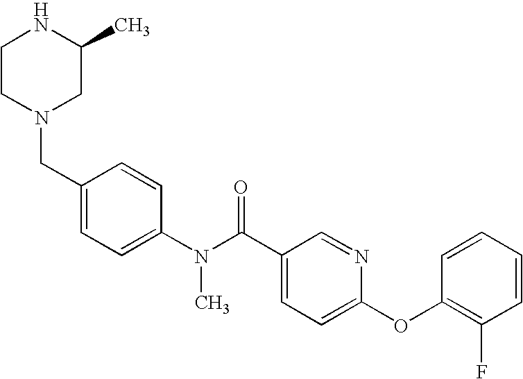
N1CCN(CC2=CC=C(N(C(C3=CC=C(OC4=C(F)C=CC=C4)N=C3)=O)C)C=C2)CC1C
